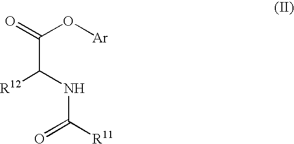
C(C(NC([R11])=O)[R12])(=O)O[Ar]
